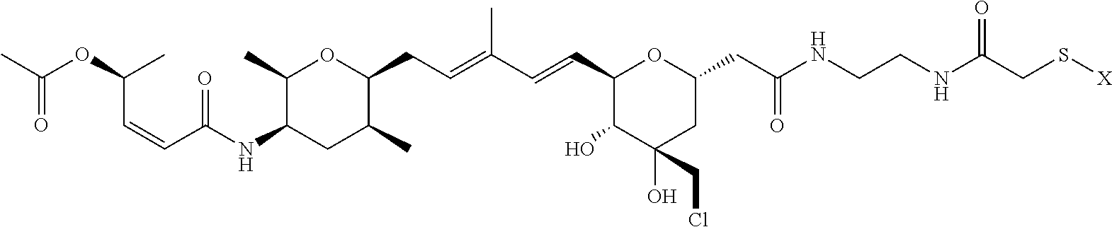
C1(C)C(NC(=O)C=CC(C)OC(=O)C)CC(C)C(CC=C(C)C=CC2C(O)C(O)(CCl)CC(CC(=O)NCCNC(CS[X])=O)O2)O1
